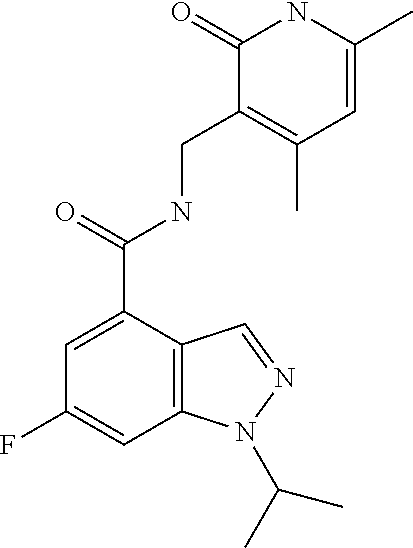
C1(=O)C(CNC(=O)C2=CC(F)=CC3=C2C=NN3C(C)C)=C(C)C=C(C)N1
